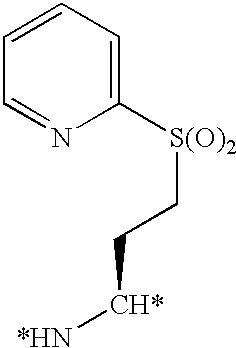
C1=CC=C([S(O)2]CC[CH*][*HN])N=C1
